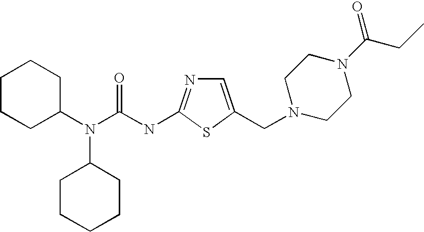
C1=C(CN2CCN(C(CC)=O)CC2)SC(NC(N(C2CCCCC2)C2CCCCC2)=O)=N1
